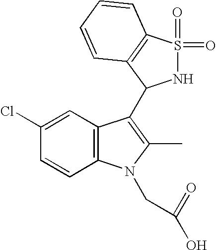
C1(Cl)=CC2=C(C=C1)N(CC(=O)O)C(C)=C2C1NS(=O)(=O)C2=C1C=CC=C2
